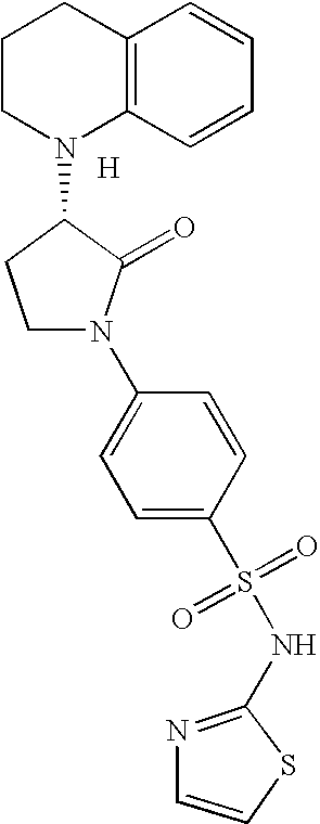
C12=C(C=CC=C1)N(C1CCN(C3=CC=C(S(=O)(=O)NC4=NC=CS4)C=C3)C1=O)CCC2.[H]
